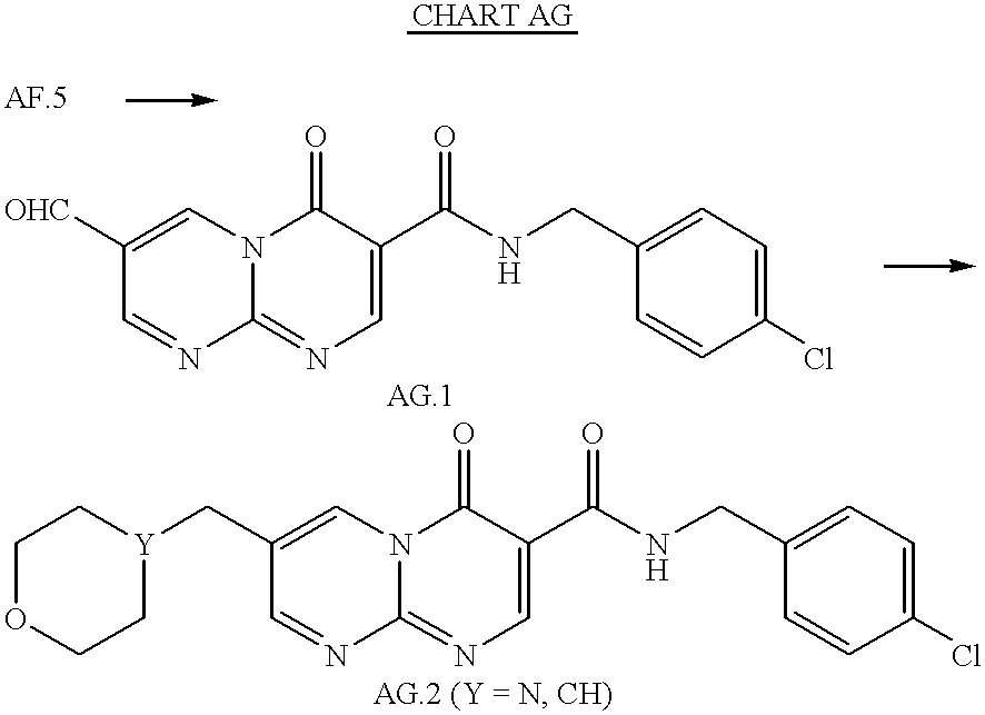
C1=NC2=NC=C(C(NCC3=CC=C(Cl)C=C3)=O)C(=O)N2C=C1[OHC].C1=NC2=NC=C(C(NCC3=CC=C(Cl)C=C3)=O)C(=O)N2C=C1C[Y]1CCOCC1
